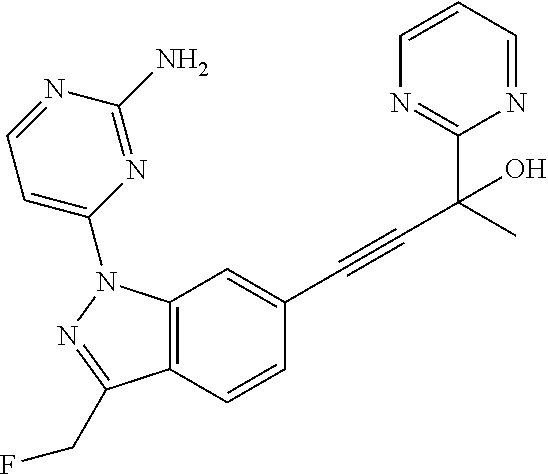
C1(C(C#CC2=CC3=C(C=C2)C(CF)=NN3C2=CC=NC(N)=N2)(O)C)=NC=CC=N1
